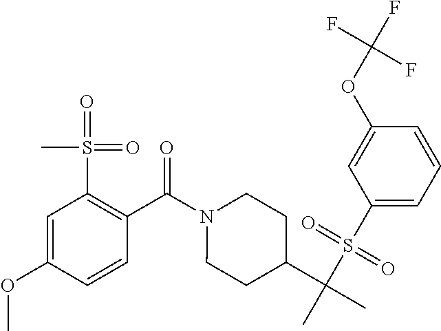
C1=C(OC)C=CC(C(N2CCC(C(C)(S(C3=CC=CC(OC(F)(F)F)=C3)(=O)=O)C)CC2)=O)=C1S(=O)(=O)C
